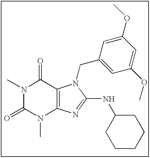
N1(C)C(=O)N(C)C2=C(C1=O)N(CC1=CC(OC)=CC(OC)=C1)C(NC1CCCCC1)=N2
